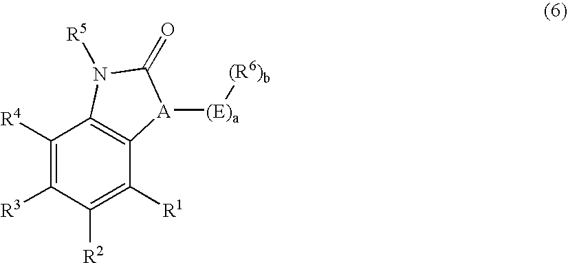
C1([R4])=C([R3])C([R2])=C([R1])C2=C1N([R5])C(=O)[A]2[(E)a][(R6)b]
